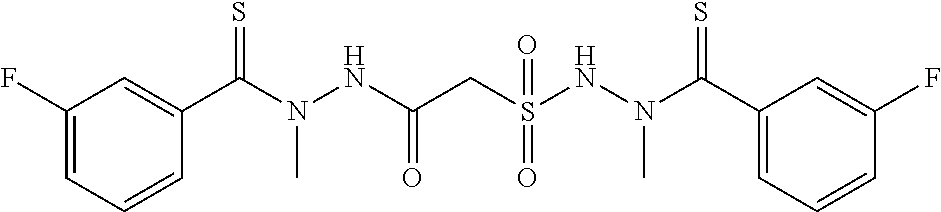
C1(F)=CC=CC(C(N(NC(CS(NN(C(C2=CC=CC(F)=C2)=S)C)(=O)=O)=O)C)=S)=C1
